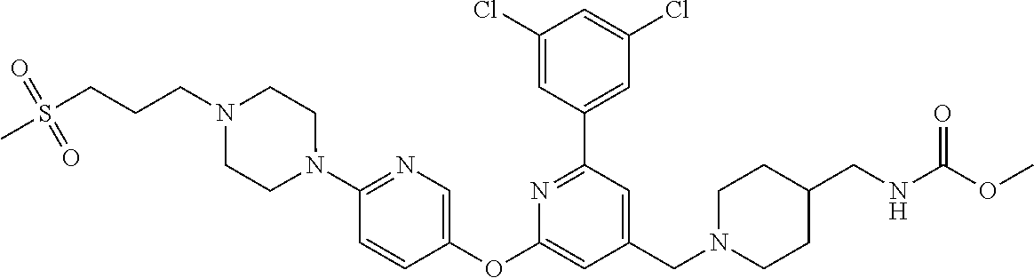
C1(Cl)=CC(C2=NC(OC3=CN=C(N4CCN(CCCS(=O)(=O)C)CC4)C=C3)=CC(CN3CCC(CNC(OC)=O)CC3)=C2)=CC(Cl)=C1
